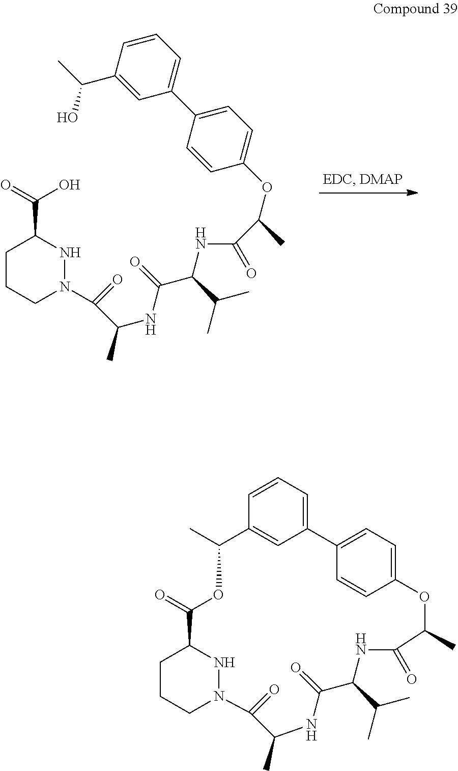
C1CCN(C(=O)C(NC(C(NC(=O)C(OC2=CC=C(C3=CC=CC(C(C)O)=C3)C=C2)C)C(C)C)=O)C)NC1C(=O)O.C1CCN2NC1C(=O)OC(C)C1=CC(=CC=C1)C1=CC=C(OC(C)C(=O)NC(C(C)C)C(=O)NC(C)C2=O)C=C1
